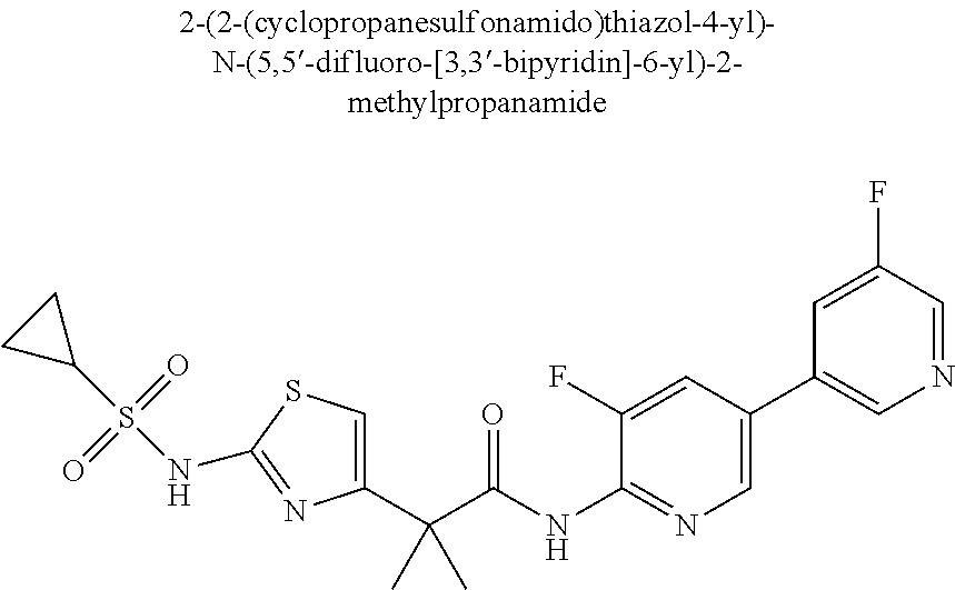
C1(C(C(NC2=NC=C(C3=CN=CC(F)=C3)C=C2F)=O)(C)C)=CSC(NS(C2CC2)(=O)=O)=N1
